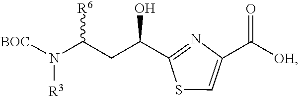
C1(C(CC(N([BOC])[R3])[R6])O)=NC(C([OH])=O)=CS1
